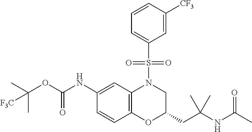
C1(NC(OC(C)(C)[F3C])=O)=CC2=C(OC(CC(NC(C)=O)(C)C)CN2S(C2=CC=CC([CF3])=C2)(=O)=O)C=C1
